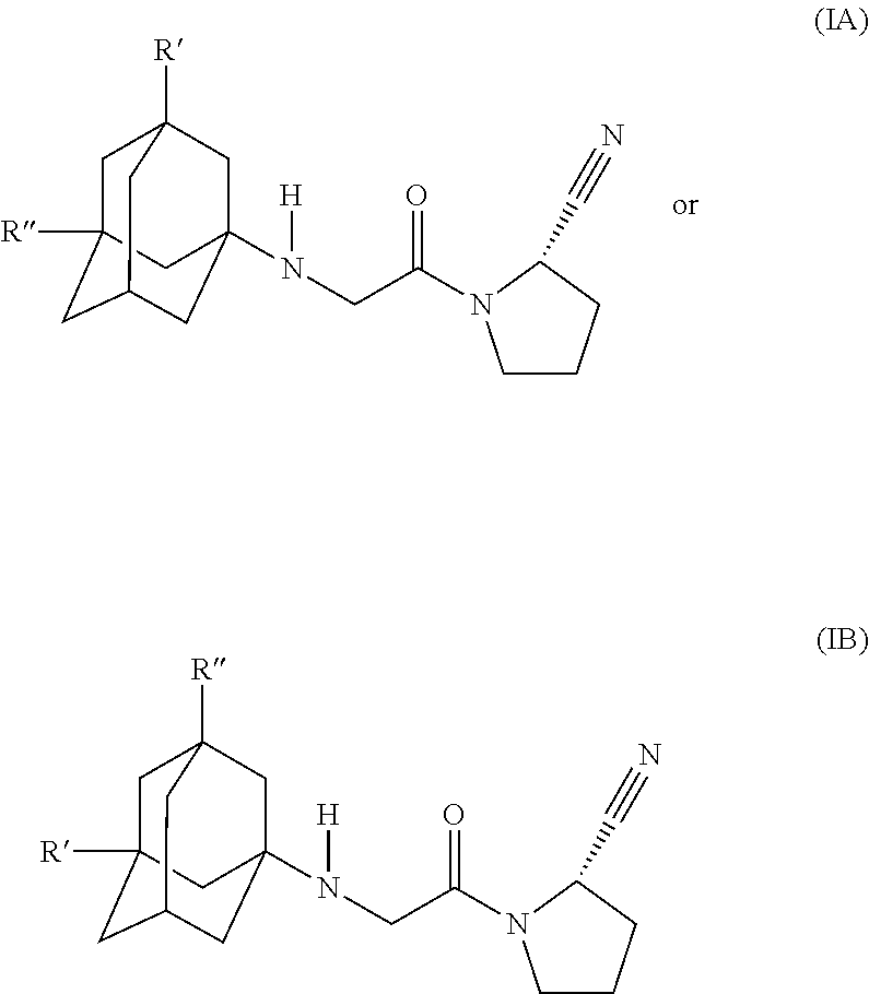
C1C2([R])CC3CC(N(CC(=O)N4CCCC4C#N)[H])(CC1([R])C3)C2.C1C2([R])CC3CC(N(CC(=O)N4CCCC4C#N)[H])(CC1([R])C3)C2
